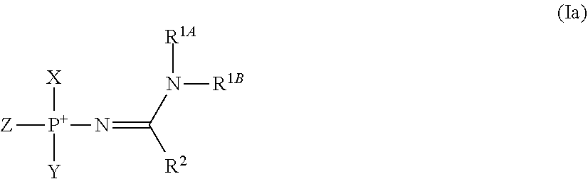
[Z][P+]([X])([Y])N=C([R2])N([R1B])[R1A]
